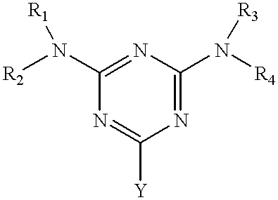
C1(N([R2])[R1])=NC(N([R4])[R3])=NC([Y])=N1
